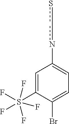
C1=C(S(F)(F)(F)(F)F)C(Br)=CC=C1nc-cs
